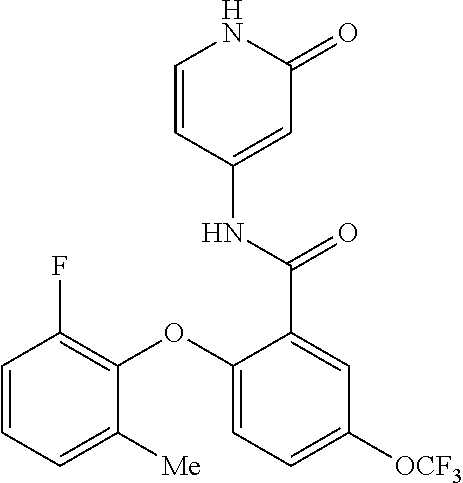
C1=CC(NC(=O)C2=CC([OCF3])=CC=C2OC2=C(F)C=CC=C2[Me])=CC(=O)N1
